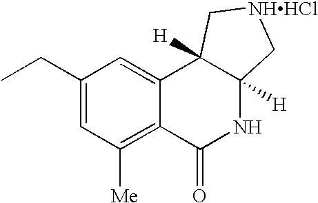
C1(CC)=CC([Me])=C2C(=C1)C1([H])C([H])(NC2=O)C[NHHCl]C1
